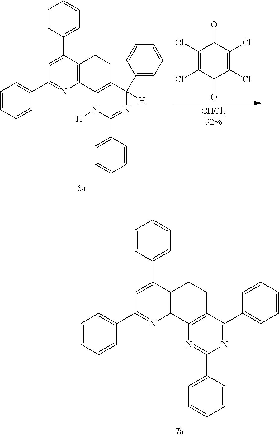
C1(Cl)=C(Cl)C(=O)C(Cl)=C(Cl)C1=O.C12=C(C(C3=CC=CC=C3)=CC(C3=CC=CC=C3)=N1)CCC1=C2N([H])C(C2=CC=CC=C2)=NC1(C1=CC=CC=C1)[H].C12=C(C(C3=CC=CC=C3)=CC(C3=CC=CC=C3)=N1)CCC1=C2N=C(C2=CC=CC=C2)N=C1C1=CC=CC=C1
